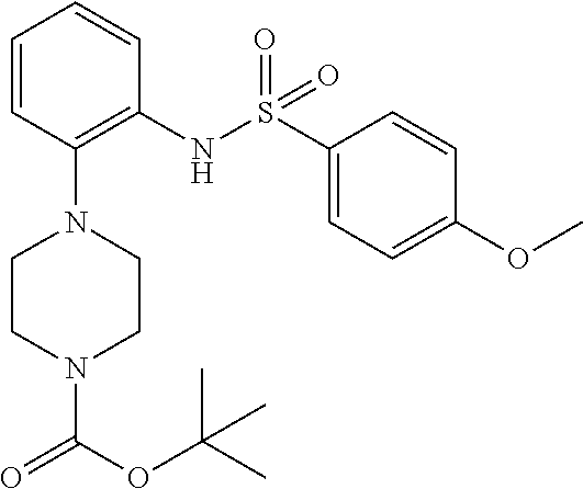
C1=CC(N2CCN(C(OC(C)(C)C)=O)CC2)=C(NS(C2=CC=C(OC)C=C2)(=O)=O)C=C1
